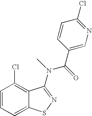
C1=CC=C2C(=C1Cl)C(N(C(=O)C1=CN=C(Cl)C=C1)C)=NS2
